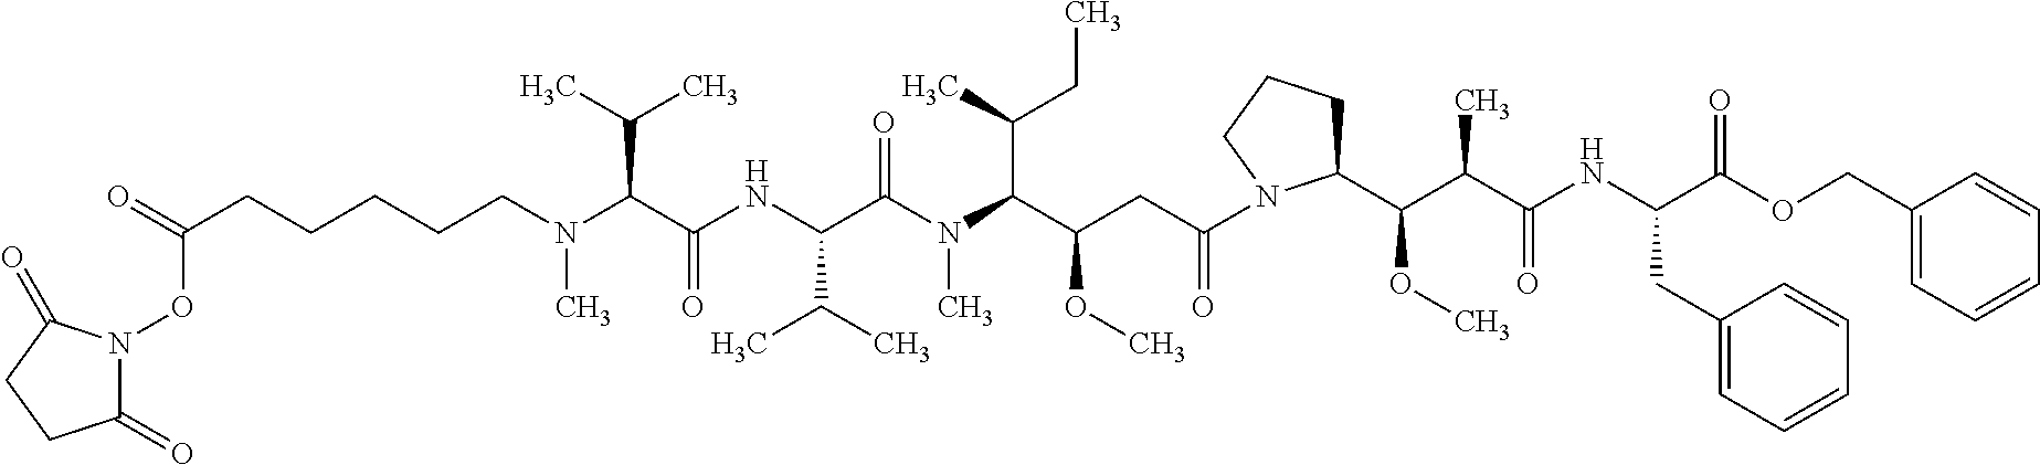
C(CN(C(C(NC(C(N(C(C(CC(=O)N1C(C(C(C(NC(C(OCC2=CC=CC=C2)=O)CC2=CC=CC=C2)=O)C)OC)CCC1)OC)C(C)CC)C)=O)C(C)C)=O)C(C)C)C)CCCC(ON1C(=O)CCC1=O)=O
